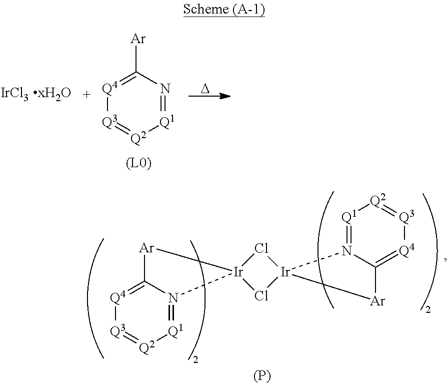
[Q1]1=NC([Ar])=[Q4][Q3]=[Q2]1.[D].[Q1]1=N2C(=[Q4][Q3]=[Q2]1)[Ar][Ir]21Cl[Ir]2(Cl1)N1=[Q1][Q2]=[Q3][Q4]=C1[Ar]2.[(P)]
